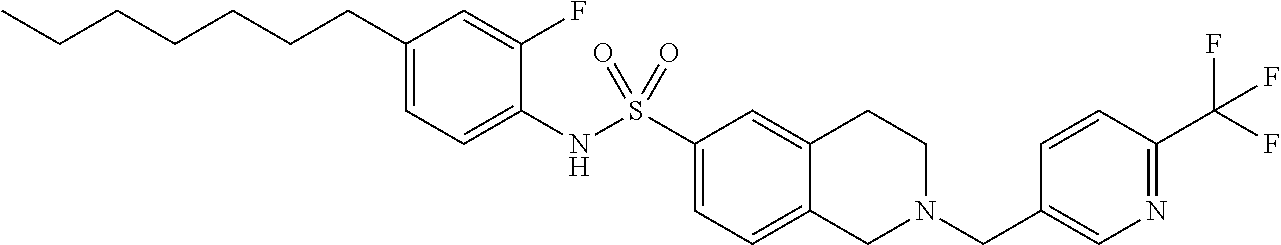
C1(CCCCCCC)=CC=C(NS(C2=CC=C3C(=C2)CCN(CC2=CN=C(C(F)(F)F)C=C2)C3)(=O)=O)C(F)=C1
